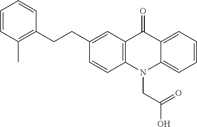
C12=C(N(CC(O)=O)C3=CC=CC=C3C1=O)C=CC(CCC1=C(C)C=CC=C1)=C2
